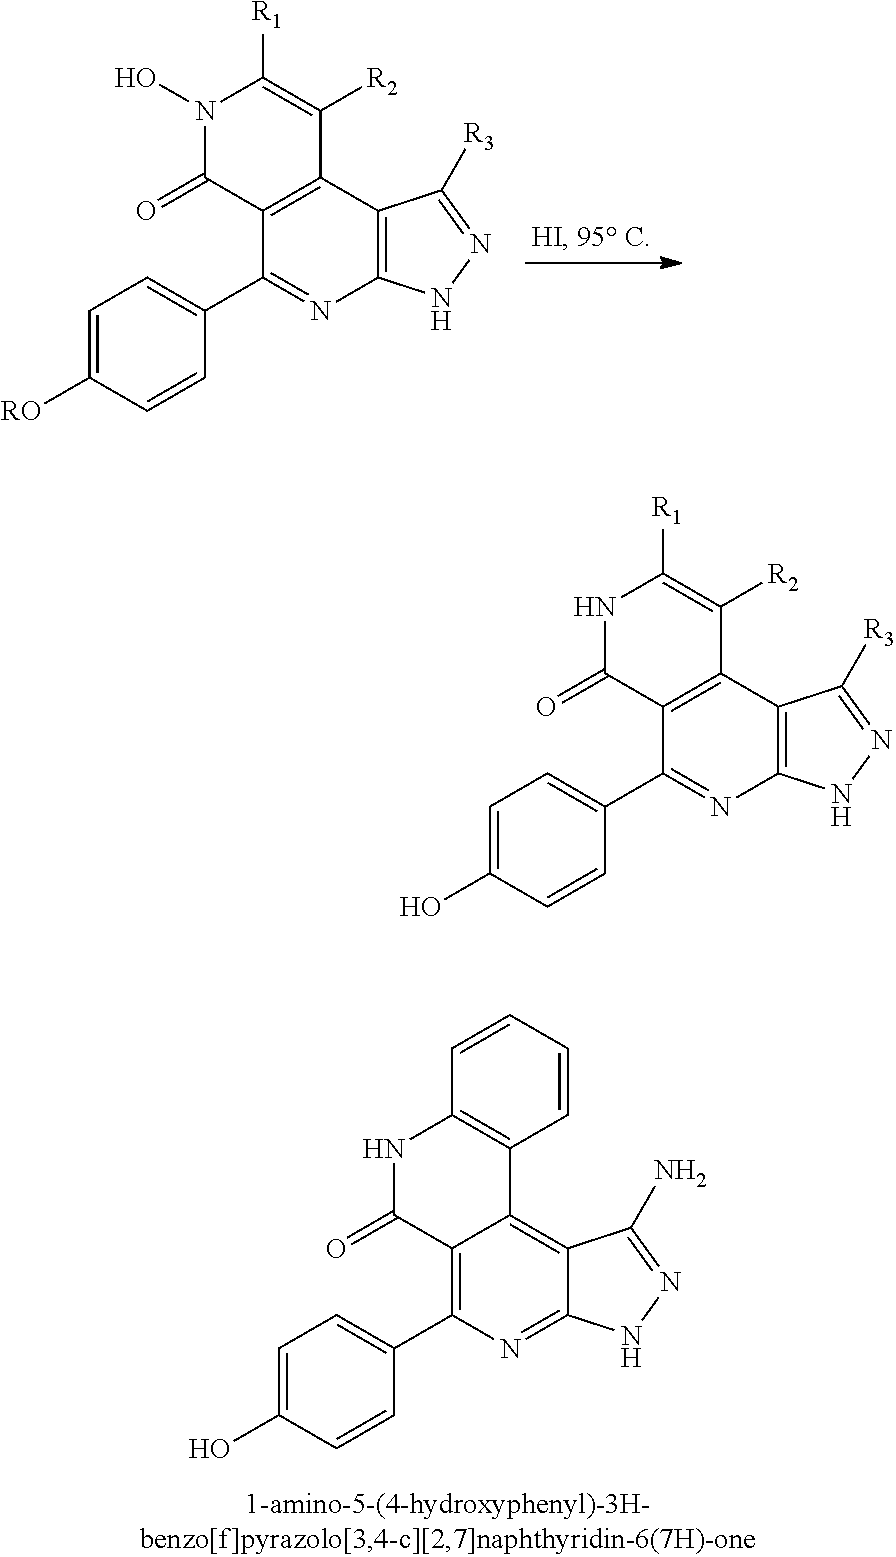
C1=C(O)C=CC(C2=C3C(=C4C(=N2)NN=C4N)C2=C(NC3=O)C=CC=C2)=C1.C1=C([RO])C=CC(C2=NC3=C(C4=C2C(=O)N(O)C([R1])=C4[R2])C([R3])=NN3)=C1.C1=C(O)C=CC(C2=NC3=C(C4=C2C(=O)NC([R1])=C4[R2])C([R3])=NN3)=C1
